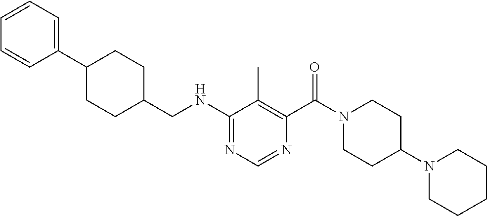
N(C1=NC=NC(C(N2CCC(N3CCCCC3)CC2)=O)=C1C)CC1CCC(C2=CC=CC=C2)CC1
